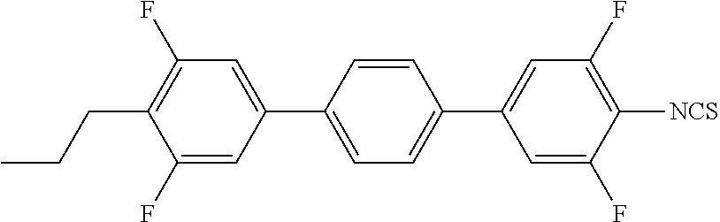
C1=C(C2=CC=C(C3=CC(F)=C([NCS])C(F)=C3)C=C2)C=C(F)C(CCC)=C1F
